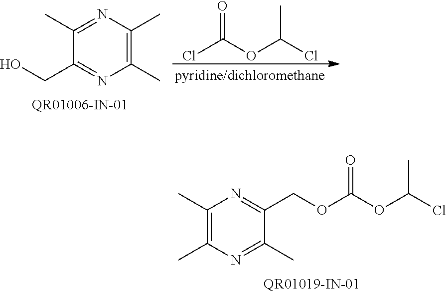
C1(C)=C(C)N=C(C)C(COC(OC(Cl)C)=O)=N1.ClC(OC(Cl)C)=O.C1(C)=NC(C)=C(C)N=C1CO
